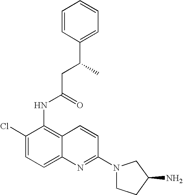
C1=CC(C(CC(NC2=C3C(=CC=C2Cl)N=C(N2CCC(N)C2)C=C3)=O)C)=CC=C1
